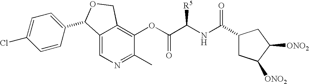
C12=CN=C(C)C(OC(C(NC(C3CC([ONO2])C([ONO2])C3)=O)[R5])=O)=C1COC2C1=CC=C(Cl)C=C1
